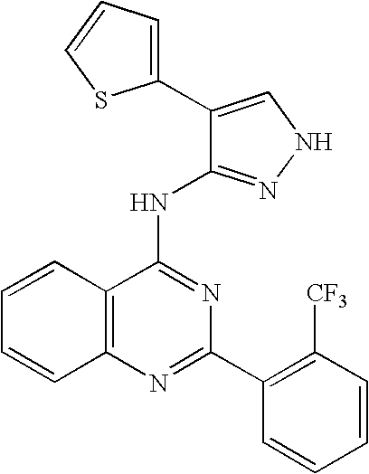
C12=C(N=C(C3=C([CF3])C=CC=C3)N=C1NC1=NNC=C1C1=CC=CS1)C=CC=C2
